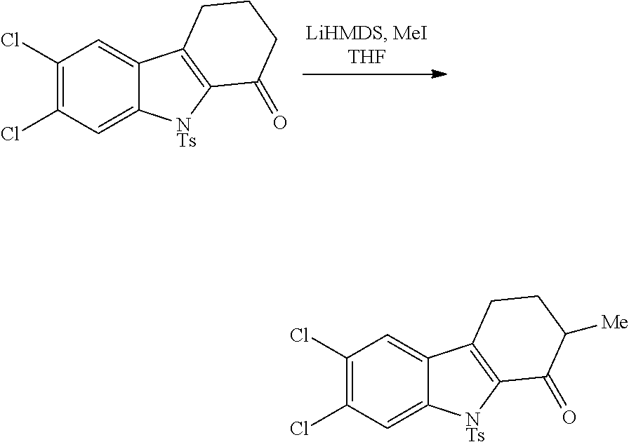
C1(Cl)=C(Cl)C=C2C(=C1)C1=C([NTs]2)C(=O)CCC1.C1(Cl)=C(Cl)C=C2C(=C1)C1=C([NTs]2)C(=O)C([Me])CC1
